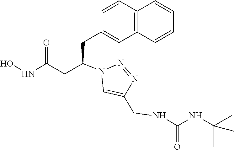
C1(CC(CC(NO)=O)N2C=C(CNC(NC(C)(C)C)=O)N=N2)=CC2=C(C=C1)C=CC=C2
